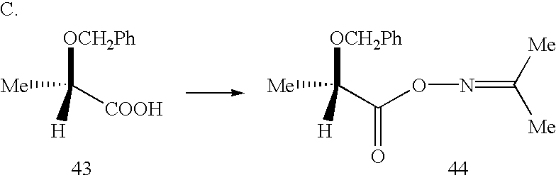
C([Me])([OCH2Ph])([H])[COOH].C([Me])([OCH2Ph])([H])C(ON=C([Me])[Me])=O
